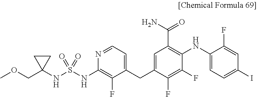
S(=O)(NC1=C(F)C(CC2=CC(C(N)=O)=C(NC3=CC=C(I)C=C3F)C(F)=C2F)=CC=N1)(NC1(COC)CC1)=O
